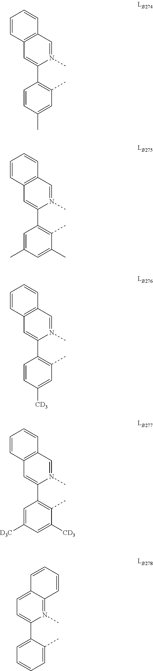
C12=C(C=N(C)C(C3=C(C)C=C(C)C=C3)=C1)C=CC=C2.C12=C(C=N(C)C(C3=C(C)C(C)=CC(C)=C3)=C1)C=CC=C2.C12=C(C=N(C)C(C3=C(C)C=C([CD3])C=C3)=C1)C=CC=C2.C12=C(C=N(C)C(C3=C(C)C([CD3])=CC([D3C])=C3)=C1)C=CC=C2.C1=C2C(=N(C)C(C3=CC=CC=C3C)=C1)C=CC=C2
